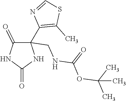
C1(=O)C(C2=C(C)SC=N2)(CNC(=O)OC(C)(C)C)NC(=O)N1
